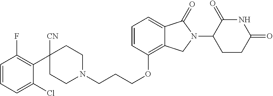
C1CN(CCCOC2=C3C(=CC=C2)C(=O)N(C2C(=O)NC(=O)CC2)C3)CCC1([CN])C1=C(F)C=CC=C1Cl
